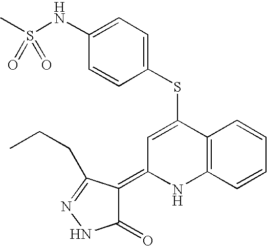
S(C1=CC(=C2C(=O)NN=C2CCC)NC2=C1C=CC=C2)C1=CC=C(NS(C)(=O)=O)C=C1
